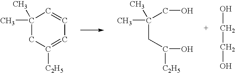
C1(C)(C)CC([C2H5])=CC=C1.C(C)(CO)(C)CC([C2H5])O.OCCO
